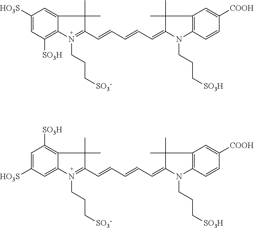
C1([HO3S])=CC([SO3H])=C2C(=C1)C(C)(C)C(C=CC=CC=C1N(CCC[SO3H])C3=C(C=C([COOH])C=C3)C1(C)C)=N2CCC[SO3-].C1=C([HO3S])C=C2C(=C1[SO3H])C(C)(C)C(C=CC=CC=C1N(CCC[SO3H])C3=C(C=C([COOH])C=C3)C1(C)C)=N2CCC[SO3-]
